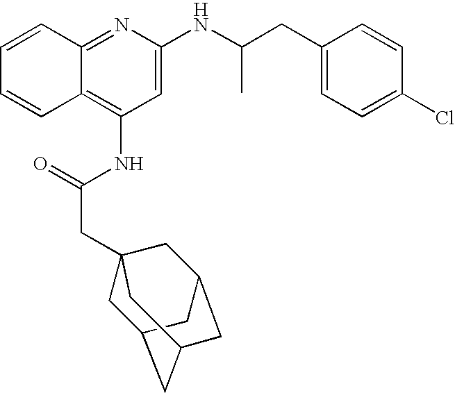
C12=NC(NC(CC3=CC=C(Cl)C=C3)C)=CC(NC(CC34CC5CC(CC(C3)C5)C4)=O)=C1C=CC=C2
